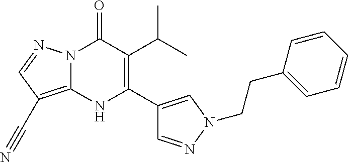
N12C(=C(C#N)C=N1)NC(C1=CN(CCC3=CC=CC=C3)N=C1)=C(C(C)C)C2=O
